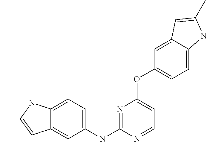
C12=CC=C(NC3=NC(OC4=CC=C5C(=C4)C=C(C)N5)=CC=N3)C=C1C=C(C)N2
